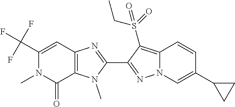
C1(C(F)(F)F)=CC2=C(C(=O)N1C)N(C)C(C1=NN3C(=C1S(=O)(CC)=O)C=CC(C1CC1)=C3)=N2
